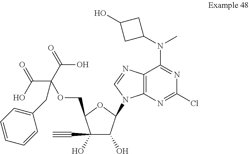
C1(C#C)(O)C(O)C(N2C3=C(C(N(C4CC(O)C4)C)=NC(Cl)=N3)N=C2)OC1COC(C(=O)O)(C(O)=O)CC1=CC=CC=C1
